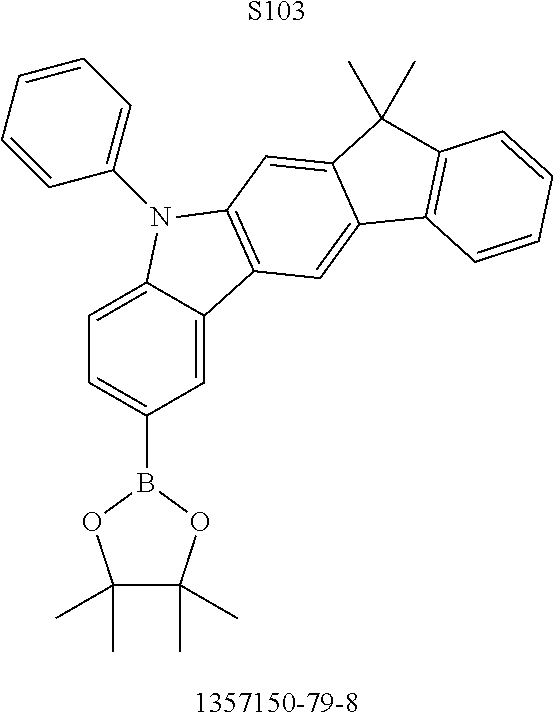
[S103].C1(C)(C)C(C)(C)OB(C2=CC=C3C(=C2)C2=C(N3C3=CC=CC=C3)C=C3C(=C2)C2=C(C3(C)C)C=CC=C2)O1
